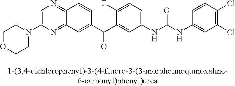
C1OCCN(C2=CN=C3C(=N2)C=C(C(C2=CC(NC(NC4=CC(Cl)=C(Cl)C=C4)=O)=CC=C2F)=O)C=C3)C1
